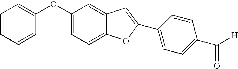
C1=CC=CC(OC2=CC=C3C(=C2)C=C(C2=CC=C(C([H])=O)C=C2)O3)=C1
